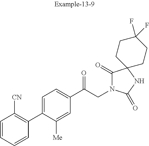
C1=CC=CC(C2=CC=C(C(CN3C(=O)C4(NC3=O)CCC(F)(F)CC4)=O)C=C2[Me])=C1[CN]
